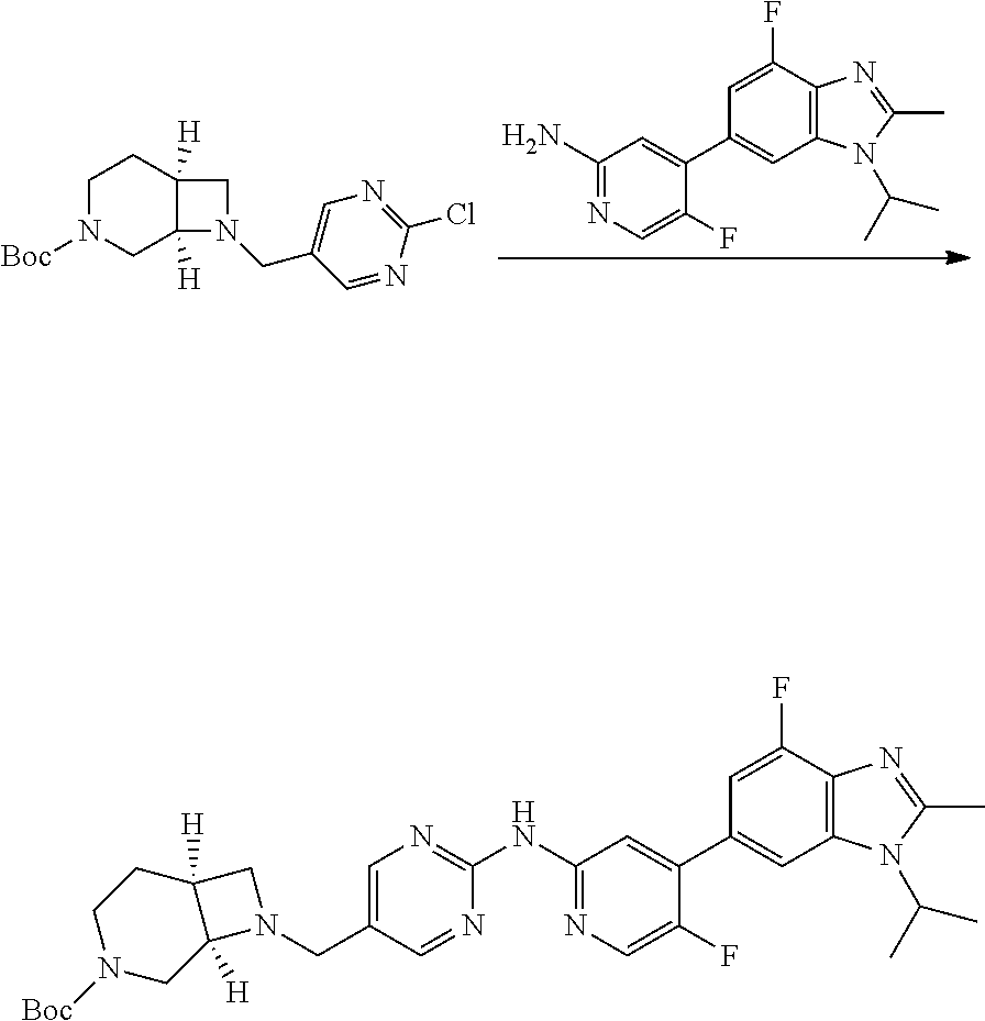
C1(N)=NC=C(F)C(C2=CC3=C(C(F)=C2)N=C(C)N3C(C)C)=C1.C1N([Boc])CC2([H])C([H])(C1)CN2CC1=CN=C(Cl)N=C1.C1(CN2CC3([H])C2([H])CN([Boc])CC3)=CN=C(NC2=NC=C(F)C(C3=CC4=C(C(F)=C3)N=C(C)N4C(C)C)=C2)N=C1
